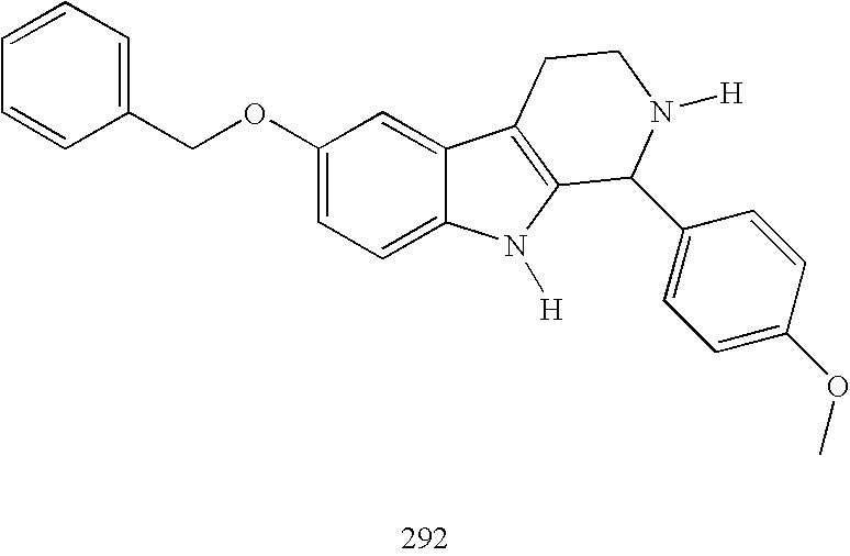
C1(OCC2=CC=CC=C2)=CC=C2C(=C1)C1=C(N2[H])C(C2=CC=C(OC)C=C2)N([H])CC1
